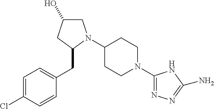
C1=C(Cl)C=CC(CC2N(C3CCN(C4=NN=C(N)N4)CC3)CC(O)C2)=C1
